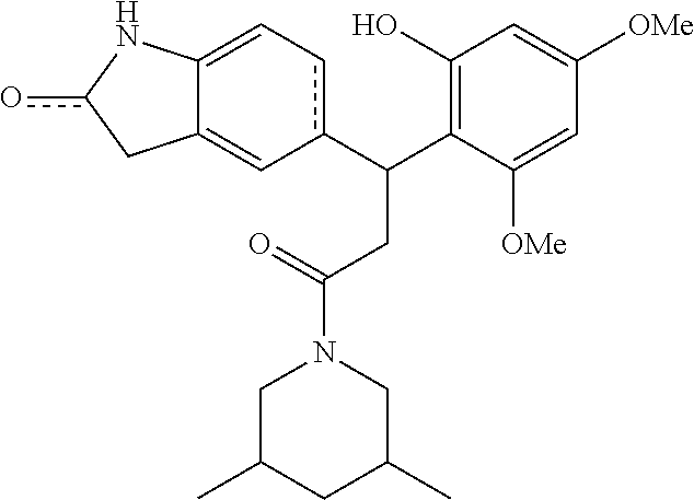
c1(C(C2=C(O)C=C([OMe])C=C2[OMe])CC(N2CC(C)CC(C)C2)=O)cC=C2C(=C1)Cc(o)N2
